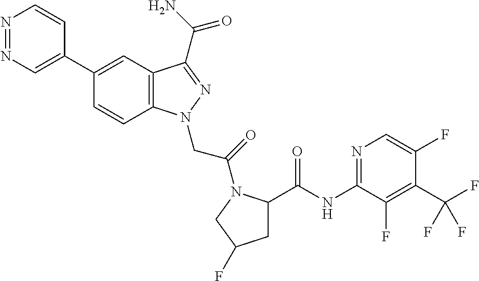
N1=NC=C(C2=CC3=C(C=C2)N(CC(=O)N2C(C(=O)NC4=NC=C(F)C(C(F)(F)F)=C4F)CC(F)C2)N=C3C(N)=O)C=C1
